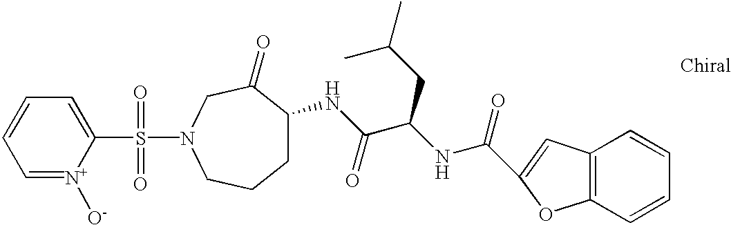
S(N1CC(=O)C(NC(C(NC(=O)C2=CC3=C(O2)C=CC=C3)CC(C)C)=O)CCC1)(C1=CC=CC=[N+]1[O-])(=O)=O
